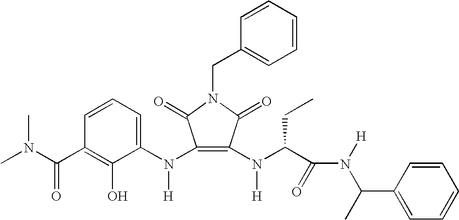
C1(N(C2=CC=CC(C(N(C)C)=O)=C2O)[H])=C(N(C(C(N([H])C(C)C2=CC=CC=C2)=O)CC)[H])C(=O)N(CC2=CC=CC=C2)C1=O
